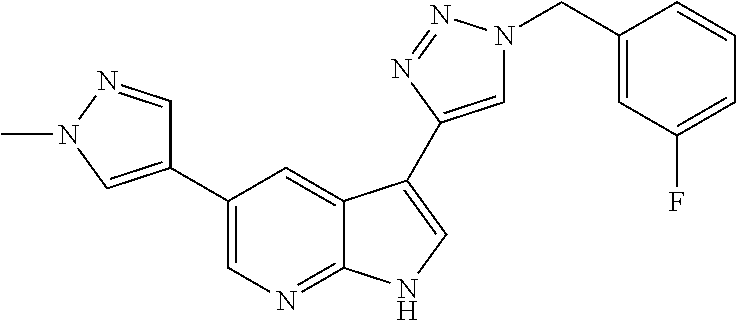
C1(C2=CN(C)N=C2)=CN=C2C(=C1)C(C1=CN(CC3=CC(F)=CC=C3)N=N1)=CN2
